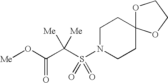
C1N(S(=O)(=O)C(C(O[Me])=O)([Me])[Me])CCC2(C1)OCCO2
